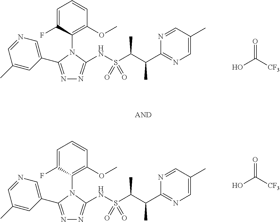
C1(C)=CC(C2=NN=C(NS(C(C(C3=NC=C(C)C=N3)C)C)(=O)=O)N2C2=C(OC)C=CC=C2F)=CN=C1.C1(C)=CC(C2=NN=C(NS(C(C(C3=NC=C(C)C=N3)C)C)(=O)=O)N2C2=C(OC)C=CC=C2F)=CN=C1.OC([CF3])=O.OC([CF3])=O
